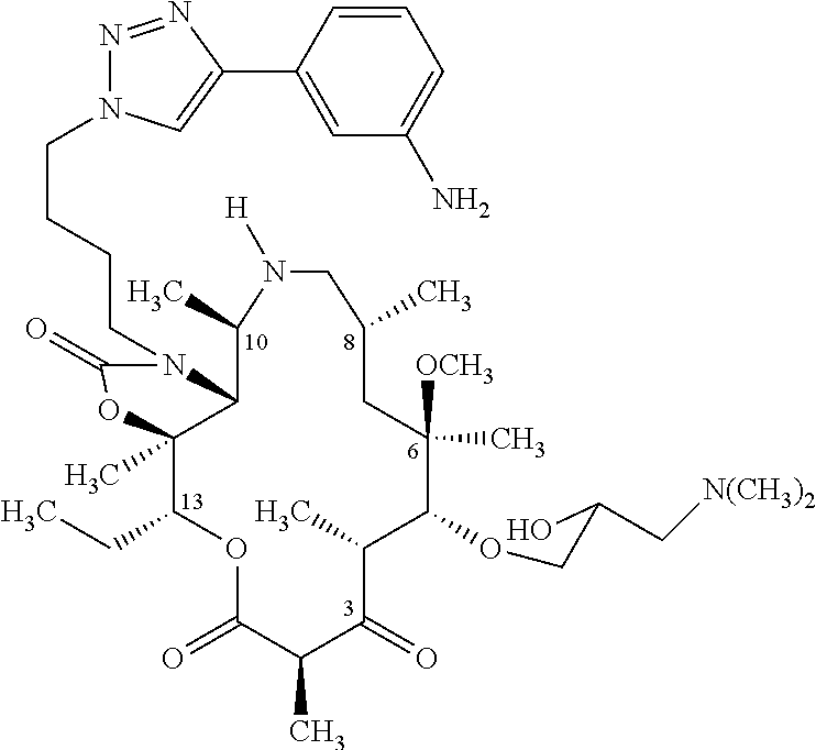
C12C(C)(C(CC)OC(=O)C(C)C(=O)C(C)C(OCC(O)C[N(CH3)2])C(C)([OCH3])CC(C)CN([H])C1C)OC(=O)N2CCCCN1N=NC(C2=CC(N)=CC=C2)=C1
